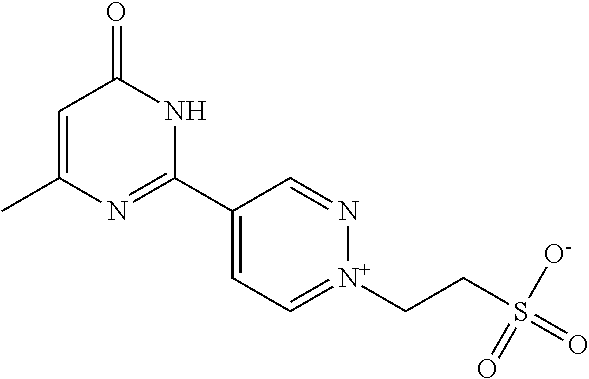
C1=C(C)N=C(C2=CC=[N+](CCS(=O)([O-])=O)N=C2)NC1=O
